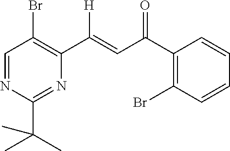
C1=NC(C(C)(C)C)=NC(C([H])=CC(C2=C(Br)C=CC=C2)=O)=C1Br
